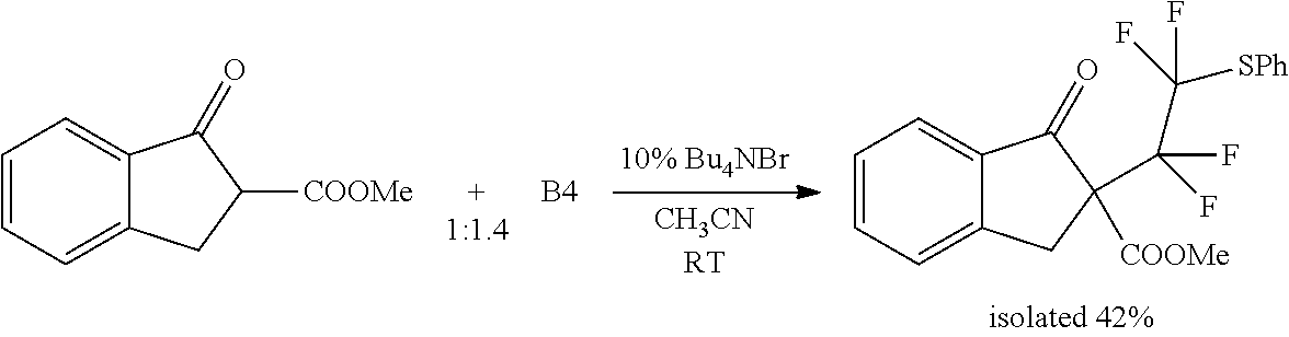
C1=CC=C2C(=C1)C(=O)C([COOMe])C2.[B4].C1=CC=C2C(=C1)C(=O)C([COOMe])(C(C(F)([SPh])F)(F)F)C2
